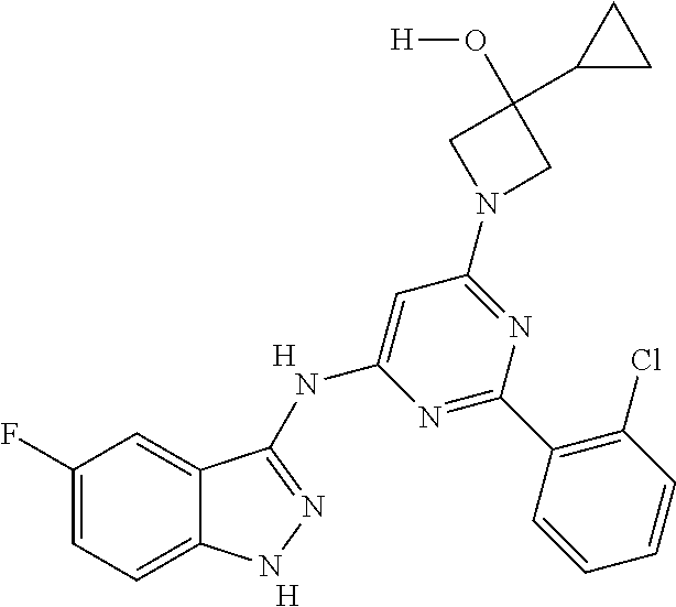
C1(F)=CC=C2C(=C1)C(NC1=CC(N3CC(O[H])(C4CC4)C3)=NC(C3=C(Cl)C=CC=C3)=N1)=NN2.[H].[H]
